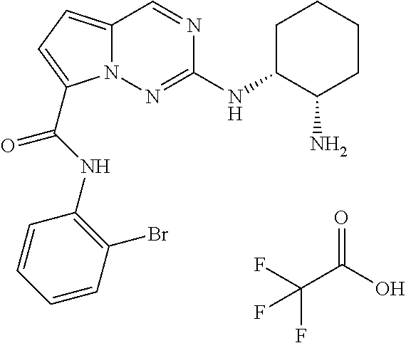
O=C(O)C(F)(F)F.C1C(NC2=NN3C(=CC=C3C(NC3=C(Br)C=CC=C3)=O)C=N2)C(N)CCC1
